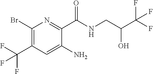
C1(Br)=C(C(F)(F)F)C=C(N)C(C(NCC(C(F)(F)F)O)=O)=N1
